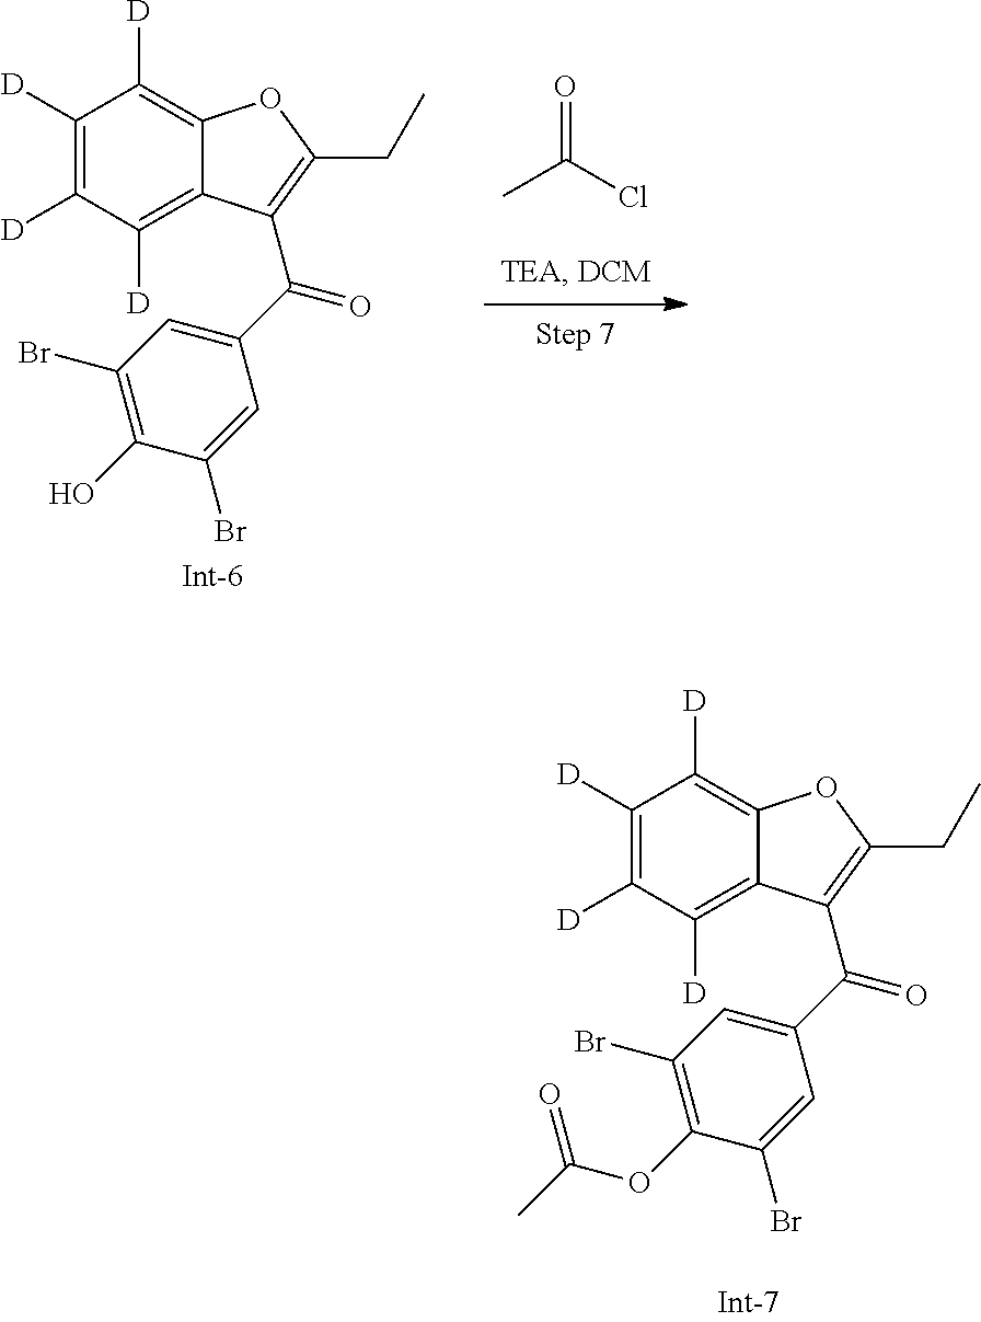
C1([D])=C([D])C([D])=C2C(=C1[D])OC(CC)=C2C(C1=CC(Br)=C(O)C(Br)=C1)=O.O=C(Cl)C.C1([D])=C([D])C([D])=C2C(=C1[D])OC(CC)=C2C(C1=CC(Br)=C(OC(C)=O)C(Br)=C1)=O
